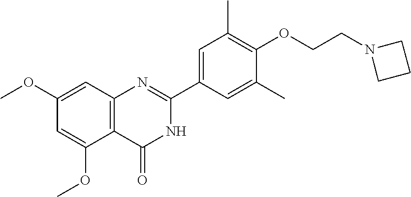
C1(OC)=CC2=C(C(OC)=C1)C(=O)NC(C1=CC(C)=C(OCCN3CCC3)C(C)=C1)=N2
